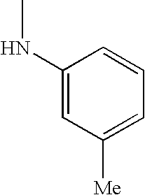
C1(NC)=CC([Me])=CC=C1
